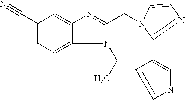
C1(C#N)=CC=C2C(=C1)N=C(CN1C(C3=CNC=C3)=NC=C1)N2CC
